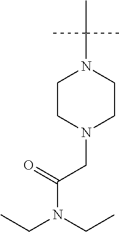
CC(N1CCN(CC(N(CC)CC)=O)CC1)(C)C
